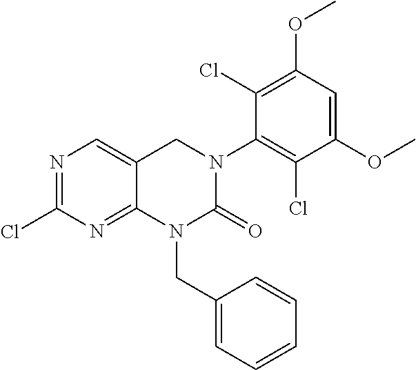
C1(OC)=CC(OC)=C(Cl)C(N2C(=O)N(CC3=CC=CC=C3)C3=NC(Cl)=NC=C3C2)=C1Cl
